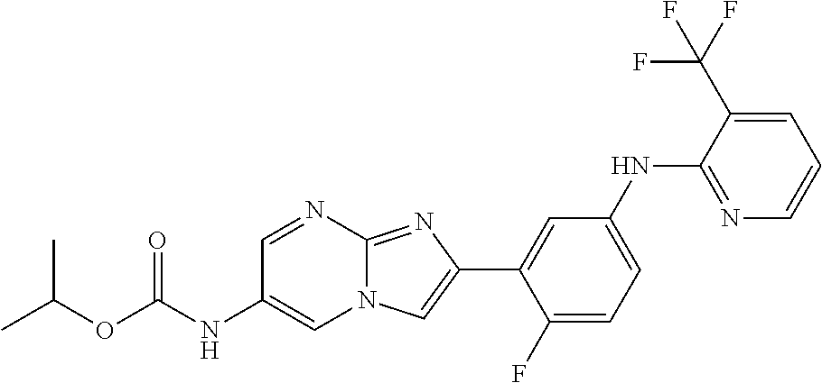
CC(C)OC(=O)NC1=CN2C(=NC(C3=CC(NC4=NC=CC=C4C(F)(F)F)=CC=C3F)=C2)N=C1
